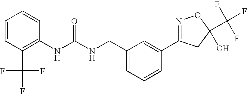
N(C(NCC1=CC=CC(C2=NOC(C(F)(F)F)(O)C2)=C1)=O)C1=C(C(F)(F)F)C=CC=C1
